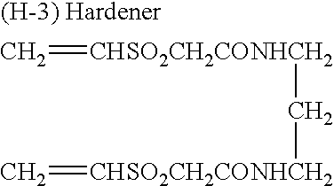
[CHSO2CH2CONHCH2](=C)C[CHSO2CH2CONHCH2]=C
